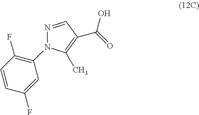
N1=CC(C(=O)O)=C(C)N1C1=C(F)C=CC(F)=C1
